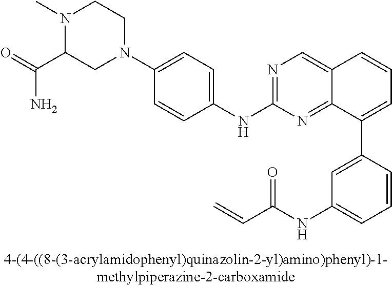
N1=C(NC2=CC=C(N3CCN(C)C(C(=O)N)C3)C=C2)N=C2C(=C1)C=CC=C2C1=CC(NC(C=C)=O)=CC=C1
